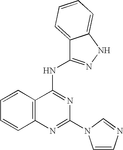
C12=C(N=C(N3C=CN=C3)N=C1NC1=NNC3=CC=CC=C13)C=CC=C2
